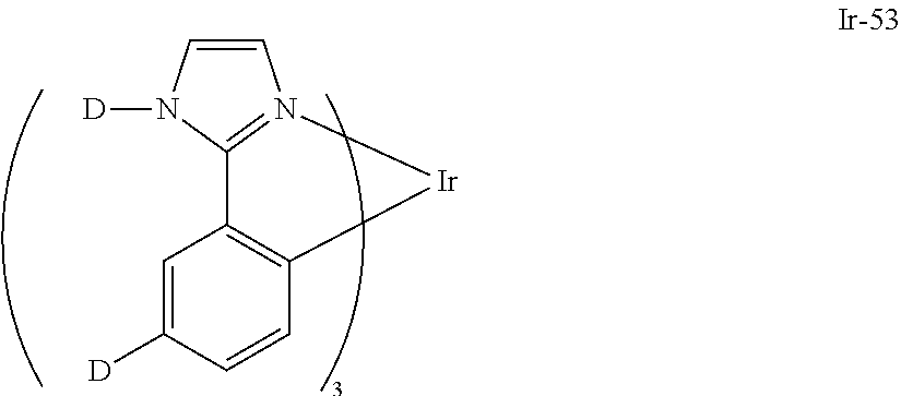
C1=CN([D])C2=N1[Ir]C1=C2C=C([D])C=C1
